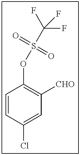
C1=CC(Cl)=CC([CHO])=C1OS(=O)(=O)C(F)(F)F
